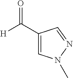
C1(C([H])=O)=CN(C)N=C1
